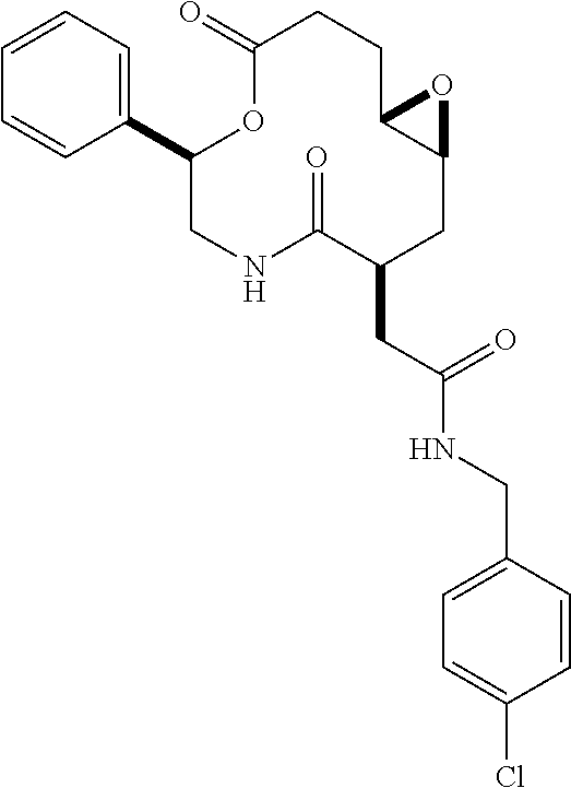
C1(C2=CC=CC=C2)CNC(=O)C(CC(NCC2=CC=C(Cl)C=C2)=O)CC2C(CCC(=O)O1)O2
